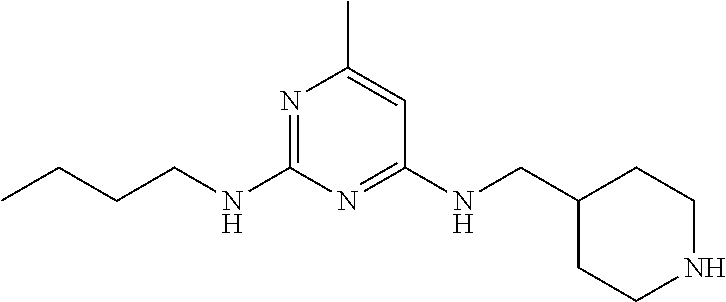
N1=C(NCCCC)N=C(NCC2CCNCC2)C=C1C
